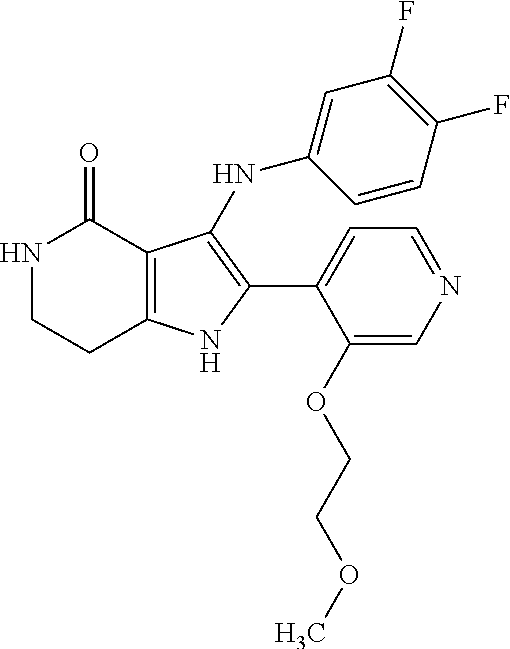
N1CCC2=C(C1=O)C(NC1=CC(F)=C(F)C=C1)=C(C1=CC=NC=C1OCCOC)N2
